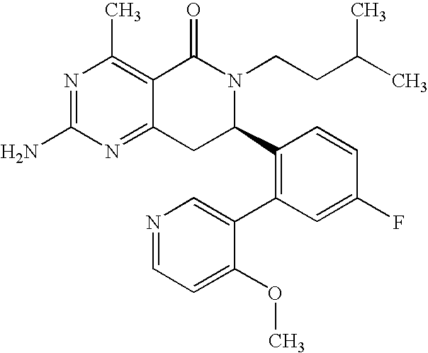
C12=NC(N)=NC(C)=C1C(=O)N(CCC(C)C)C(C1=C(C3=CN=CC=C3OC)C=C(F)C=C1)C2
